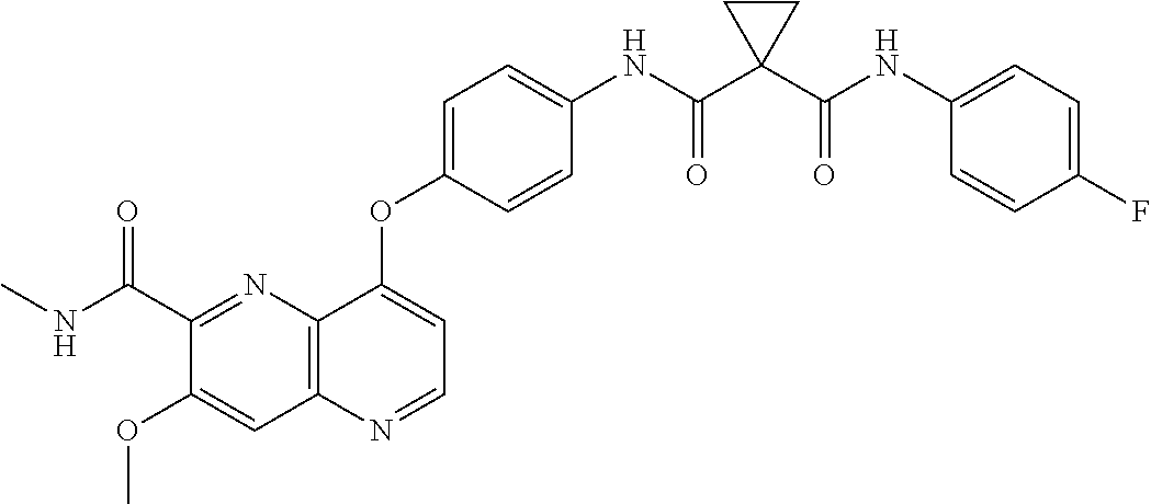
C12=C(N=CC=C1OC1=CC=C(NC(C3(C(NC4=CC=C(F)C=C4)=O)CC3)=O)C=C1)C=C(OC)C(C(NC)=O)=N2
